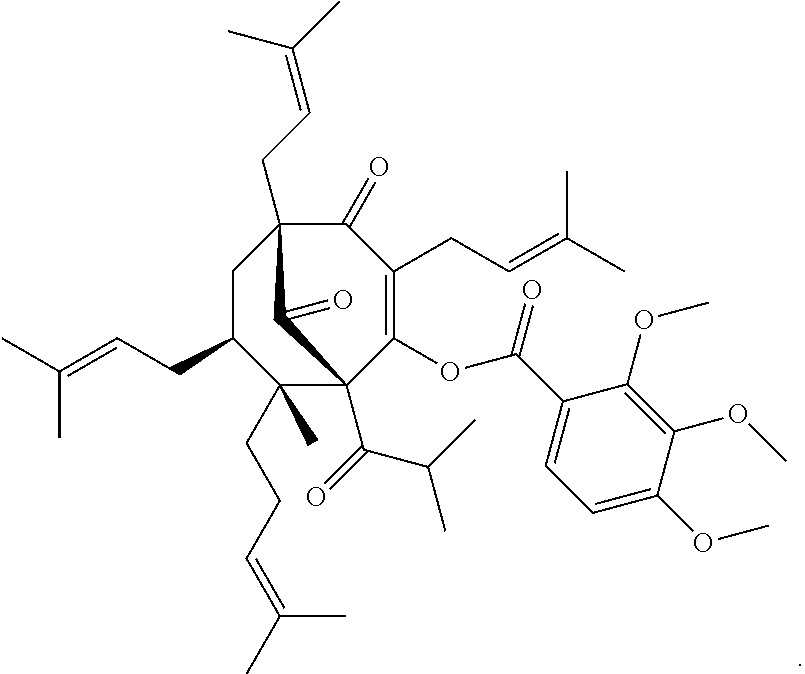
C1C(CC=C(C)C)C(CCC=C(C)C)(C)C2(C(=O)C(C)C)C(OC(C3=CC=C(OC)C(OC)=C3OC)=O)=C(CC=C(C)C)C(=O)C1(CC=C(C)C)C2=O
